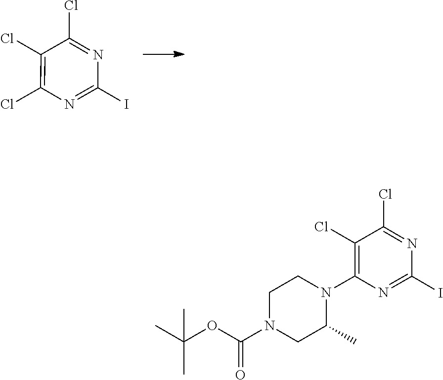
C1(I)=NC(Cl)=C(Cl)C(Cl)=N1.C1(I)=NC(N2CCN(C(OC(C)(C)C)=O)CC2C)=C(Cl)C(Cl)=N1
